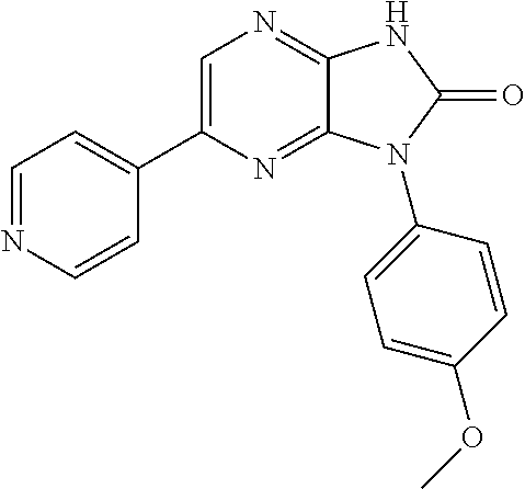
C1=NC=CC(C2=CN=C3C(=N2)N(C2=CC=C(OC)C=C2)C(=O)N3)=C1
